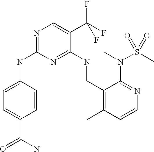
C1(CNC2=NC(NC3=CC=C(C(N)=O)C=C3)=NC=C2C(F)(F)F)=C(C)C=CN=C1N(C)S(C)(=O)=O
